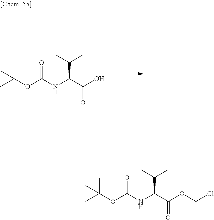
O=C(NC(C(=O)O)C(C)C)OC(C)(C)C.O=C(OC(C)(C)C)NC(C(=O)OCCl)C(C)C
